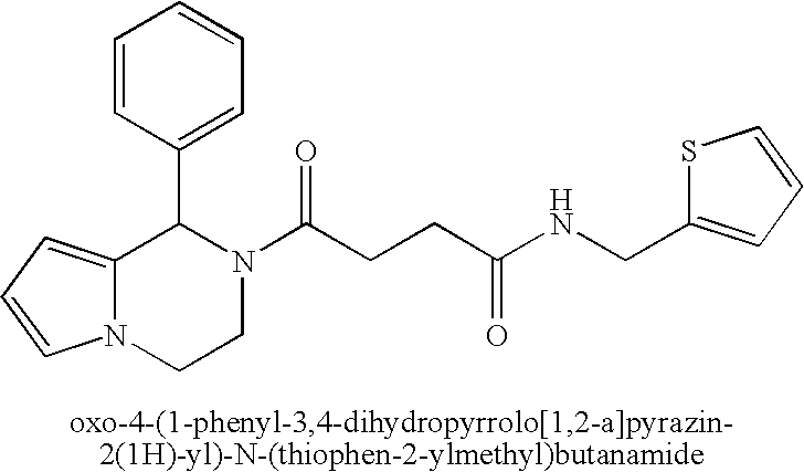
C12=CC=CN1CCN(C(CCC(NCC1=CC=CS1)=O)=O)C2C1=CC=CC=C1
